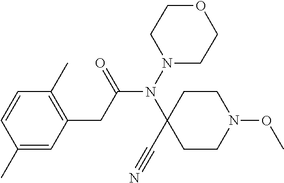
C1(C)=CC(CC(N(N2CCOCC2)C2(C#N)CCN(OC)CC2)=O)=C(C)C=C1
